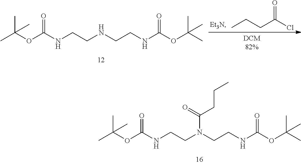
CC(OC(NCCN(CCNC(OC(C)(C)C)=O)C(=O)CCC)=O)(C)C.CC(OC(NCCNCCNC(OC(C)(C)C)=O)=O)(C)C.CCCC(Cl)=O
